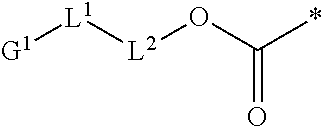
C(=O)(O[L2][L1][G1])*
